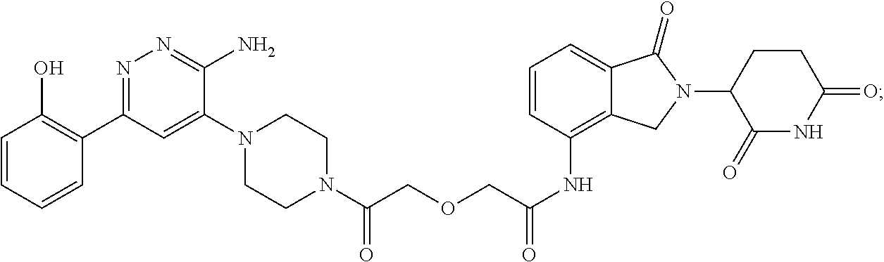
C(NC1=C2C(=CC=C1)C(=O)N(C1CCC(=O)NC1=O)C2)(=O)COCC(N1CCN(C2=CC(C3=C(O)C=CC=C3)=NN=C2N)CC1)=O
